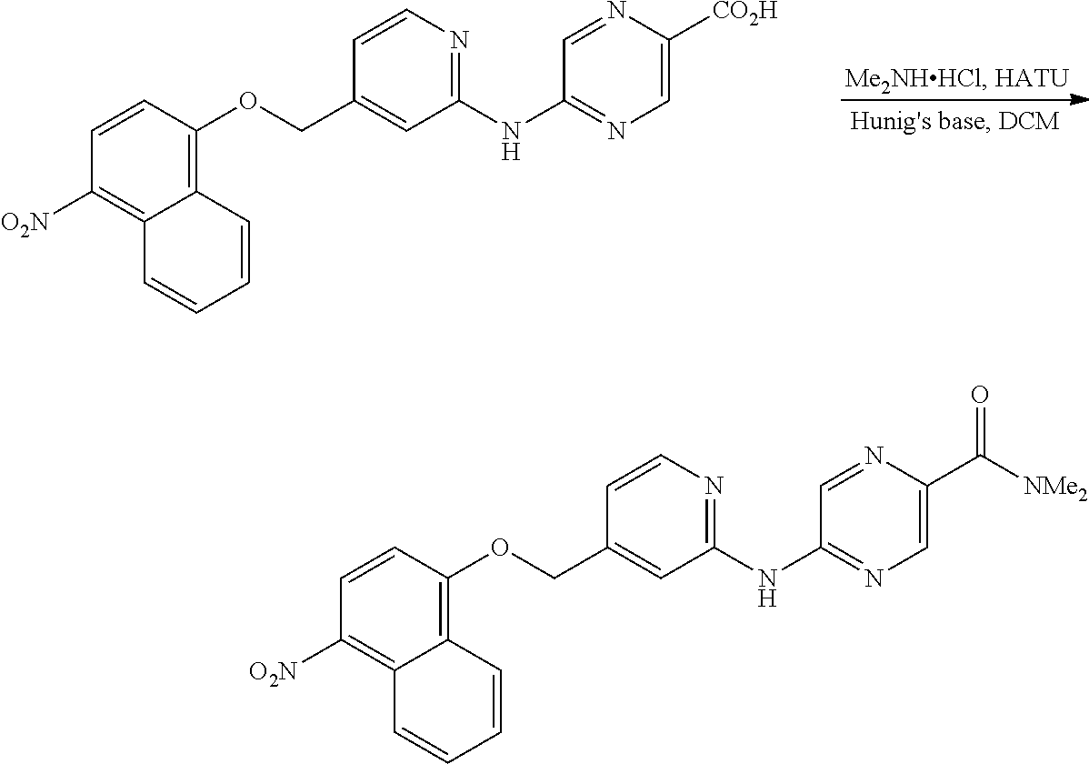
C1=CC(OCC2=CC(NC3=NC=C([CO2H])N=C3)=NC=C2)=C2C(=C1[O2N])C=CC=C2.C1=CC(OCC2=CC(NC3=NC=C(C(=O)[NMe2])N=C3)=NC=C2)=C2C(=C1[O2N])C=CC=C2
